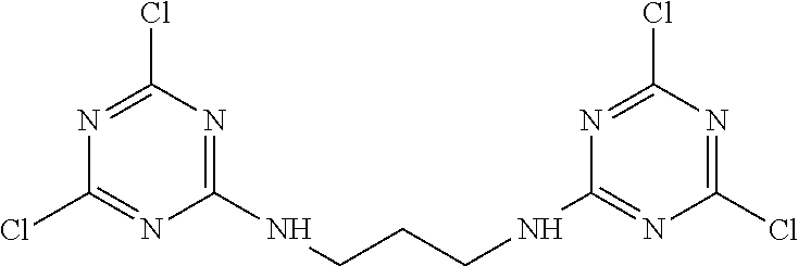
C1(NCCCNC2=NC(Cl)=NC(Cl)=N2)=NC(Cl)=NC(Cl)=N1
